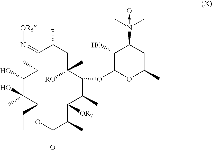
C1(O)C(C)(O)C(CC)OC(=O)C(C)C([OR7])C(C)C(OC2OC(C)CC(N(C)(C)->O)C2O)C(C)([RO])CC(C)C(=N[OR5])C1C
